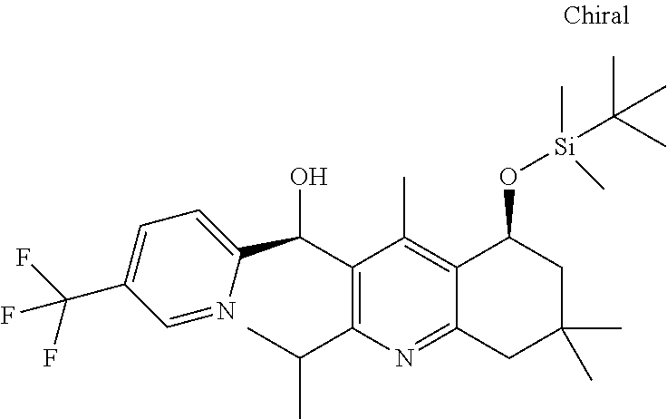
C1(C(O)C2=CC=C(C(F)(F)F)C=N2)=C(C(C)C)N=C2C(=C1C)C(O[Si](C(C)(C)C)(C)C)CC(C)(C)C2
